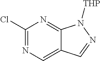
N1=C(Cl)N=C2C(=C1)C=NN2[THP]
